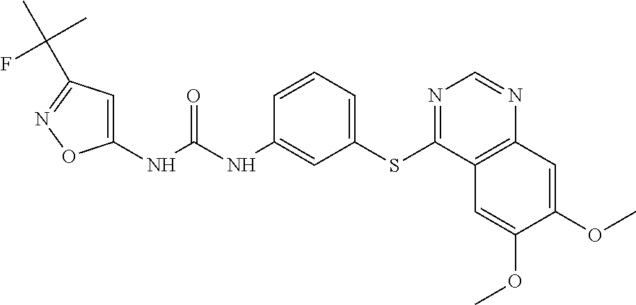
C1(NC(NC2=CC(SC3=NC=NC4=C3C=C(OC)C(OC)=C4)=CC=C2)=O)=CC(C(C)(C)F)=NO1
